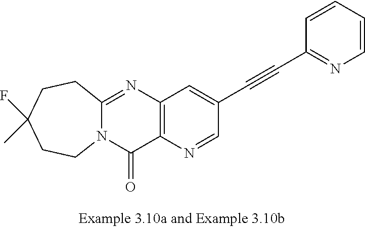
C12=NC3=C(C(=O)N1CCC(F)(C)CC2)N=CC(C#CC1=NC=CC=C1)=C3
